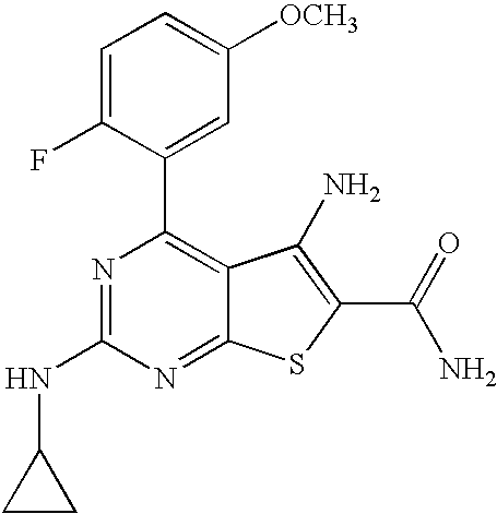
C1=C(F)C(C2=C3C(=NC(NC4CC4)=N2)SC(C(N)=O)=C3N)=CC([OCH3])=C1
